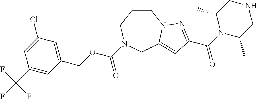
C1CCN(C(OCC2=CC(Cl)=CC(C(F)(F)F)=C2)=O)CC2=CC(C(N3C(C)CNCC3C)=O)=NN12
